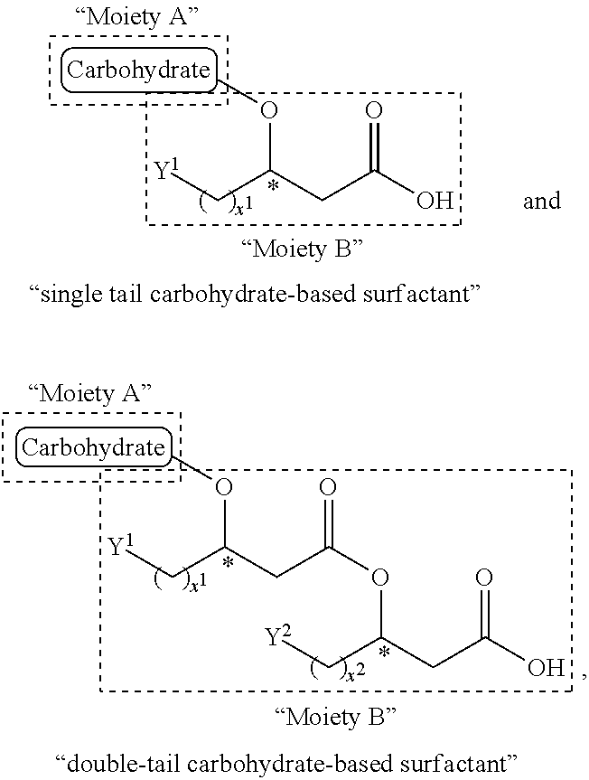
[Y1]CC(CC(O)=O)OC.[Y1]CC(CC(=O)OC(C[Y2])CC(O)=O)OC
